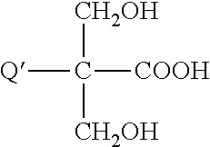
[CH2OH]C([CH2OH])([COOH])[Q]
